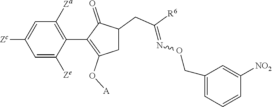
C1=C([Ze])C(C2=C(O[A])CC(CC([R6])=NOCC3=CC=CC([NO2])=C3)C2=O)=C([Za])C=C1[Zc]
